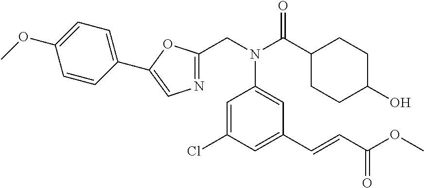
N(C(C1CCC(O)CC1)=O)(C1=CC(C=CC(OC)=O)=CC(Cl)=C1)CC1=NC=C(C2=CC=C(OC)C=C2)O1
